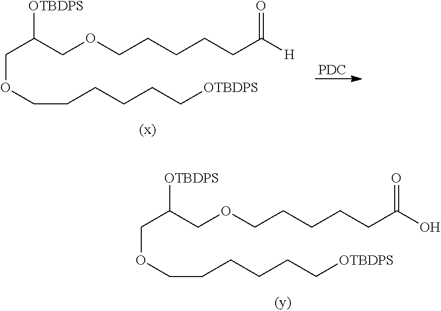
C(C([OTBDPS])COCCCCCC([H])=O)OCCCCCC[OTBDPS].[PDC].C(C([OTBDPS])COCCCCCC(O)=O)OCCCCCC[OTBDPS]
